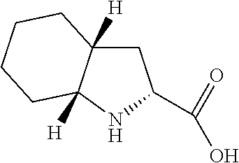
C1C2([H])C([H])(NC1C(=O)O)CCCC2
